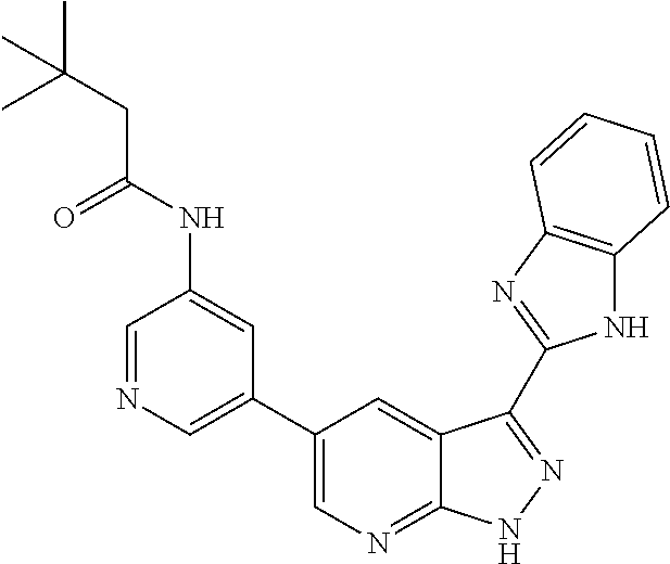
N1C2=C(N=C1C1=NNC3=NC=C(C4=CN=CC(NC(CC(C)(C)C)=O)=C4)C=C31)C=CC=C2
